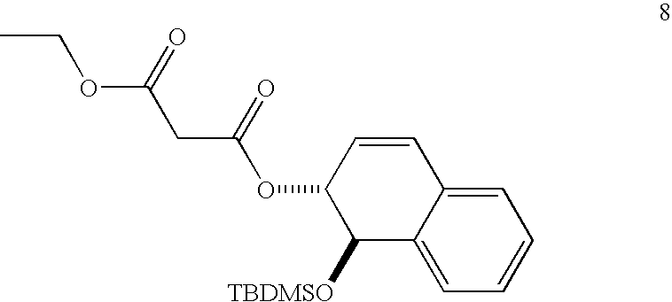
C1=C2C(=CC=C1)C([TBDMSO])C(OC(CC(=O)OCC)=O)C=C2
